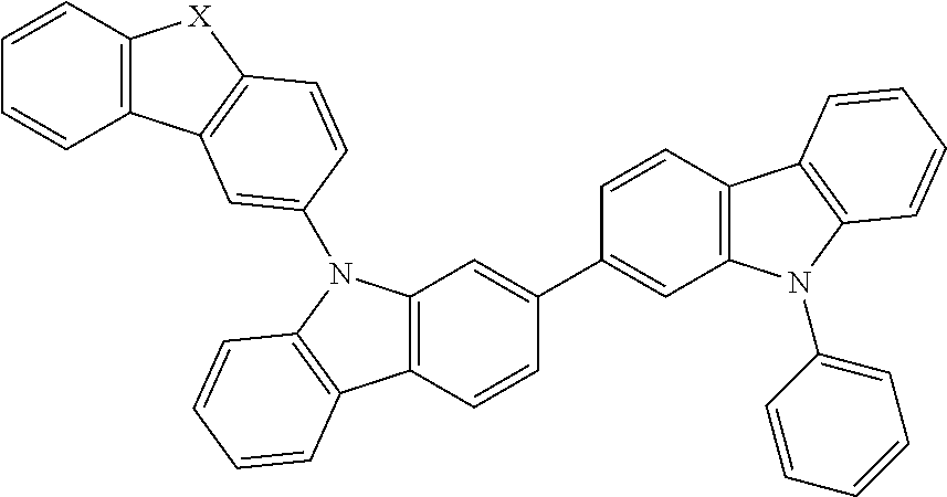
C1=CC=CC2=C1[X]C1=C2C=C(N2C3=C(C=CC(C4=CC5=C(C=C4)C4=C(N5C5=CC=CC=C5)C=CC=C4)=C3)C3=C2C=CC=C3)C=C1
